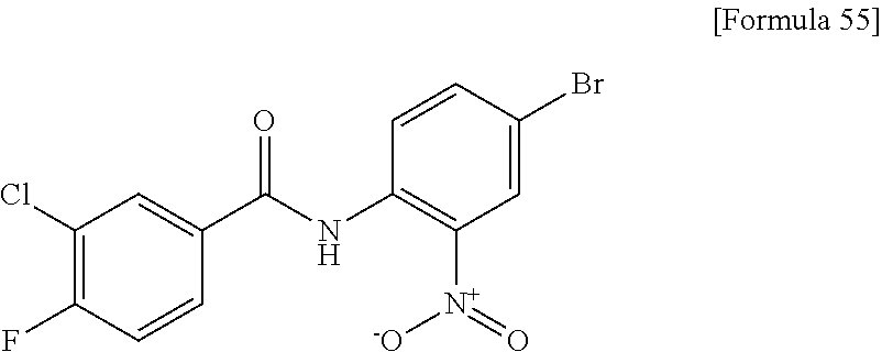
C1(Cl)=C(F)C=CC(C(NC2=C([N+](=O)[-O])C=C(Br)C=C2)=O)=C1
